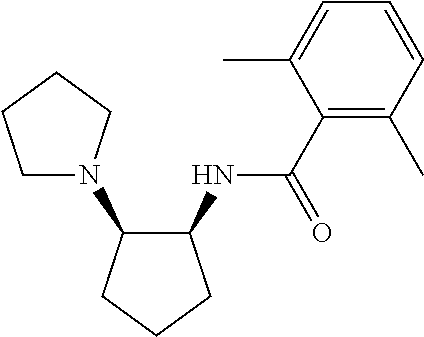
C1(NC(C2=C(C)C=CC=C2C)=O)C(N2CCCC2)CCC1
